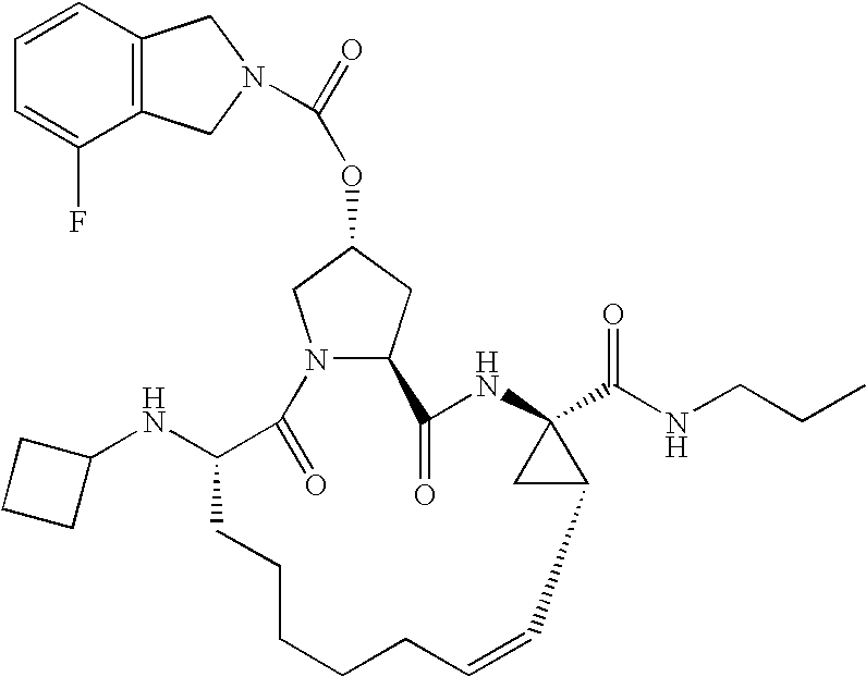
C12=C(C=CC=C1F)CN(C(=O)OC1CN3C(C1)C(=O)NC1(C(NCCC)=O)CC1C=CCCCCCC(NC1CCC1)C3=O)C2
